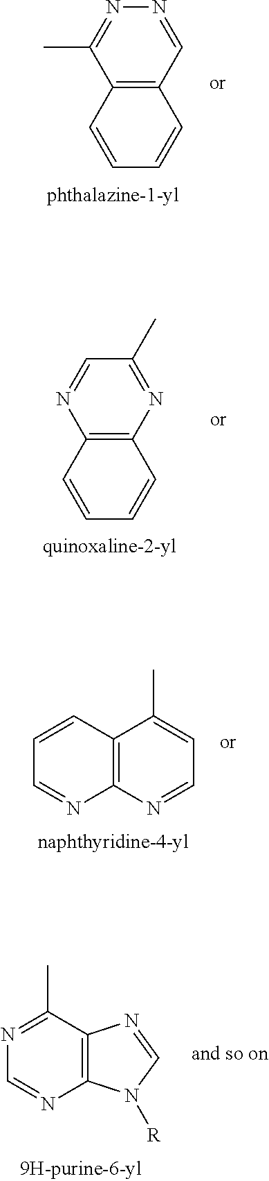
C12=C(C(C)=NC=N1)N=CN2[R].C12=C(N=CC=C1C)N=CC=C2.C12=C(C=CC=C1)N=CC(C)=N2.C12=C(C=CC=C1)C(C)=NN=C2
